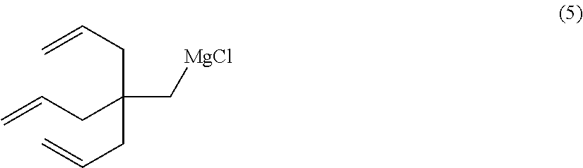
C=CCC(CC=C)(C[MgCl])CC=C
